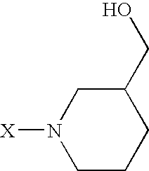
C1CCC(CO)CN1[X]
